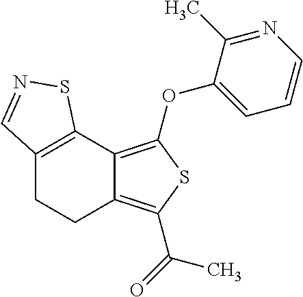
C12=C(OC3=CC=CN=C3C)SC(C(=O)C)=C1CCC1=C2SN=C1
